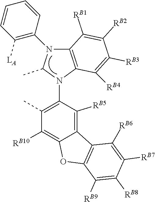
C1(C)N(C2=C([LA])C=CC=C2)C2=C(N1C1=C(C)C([RB10])=C3C(=C1[RB5])C1=C(O3)C([RB9])=C([RB8])C([RB7])=C1[RB6])C([RB4])=C([RB3])C([RB2])=C2[RB1]
